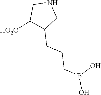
N1CC([HO2C])C(CCCB(O)O)C1
